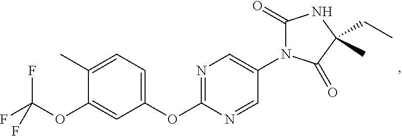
N1=C(OC2=CC=C(C)C(OC(F)(F)F)=C2)N=CC(N2C(=O)NC(CC)(C)C2=O)=C1
